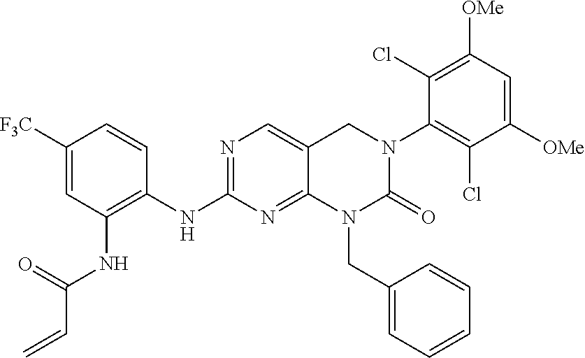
C1([F3C])=CC(NC(C=C)=O)=C(NC2=NC=C3C(=N2)N(CC2=CC=CC=C2)C(=O)N(C2=C(Cl)C([OMe])=CC([OMe])=C2Cl)C3)C=C1
